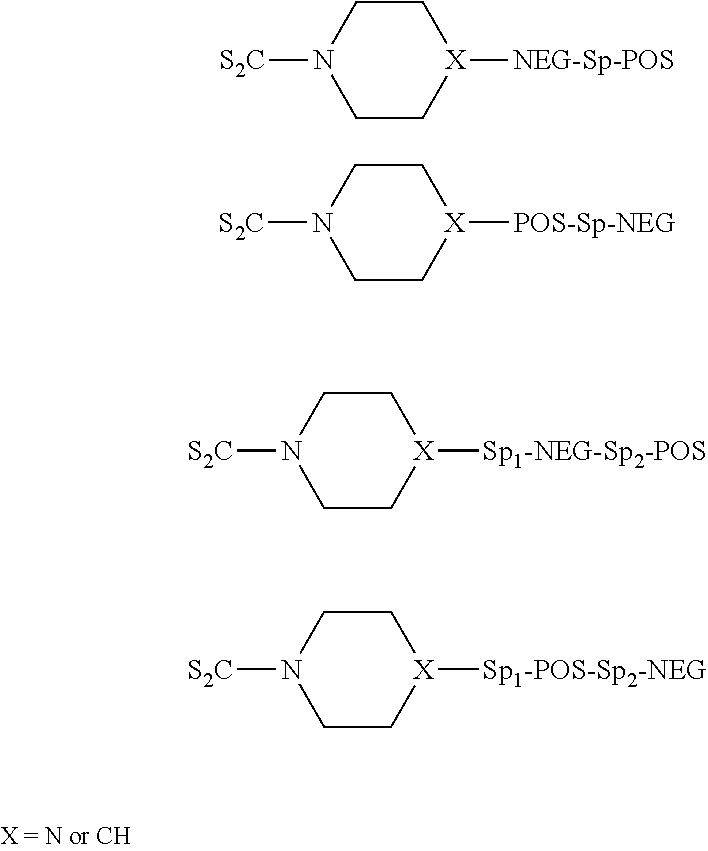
C1CN([S2C])CC[X]1[NEG-Sp-POS].C1CN([S2C])CC[X]1[POS-Sp-NEG].C1CN([S2C])CC[X]1[Sp1-NEG-Sp2-POS].C1CN([S2C])CC[X]1[Sp1-POS-Sp2-NEG]
